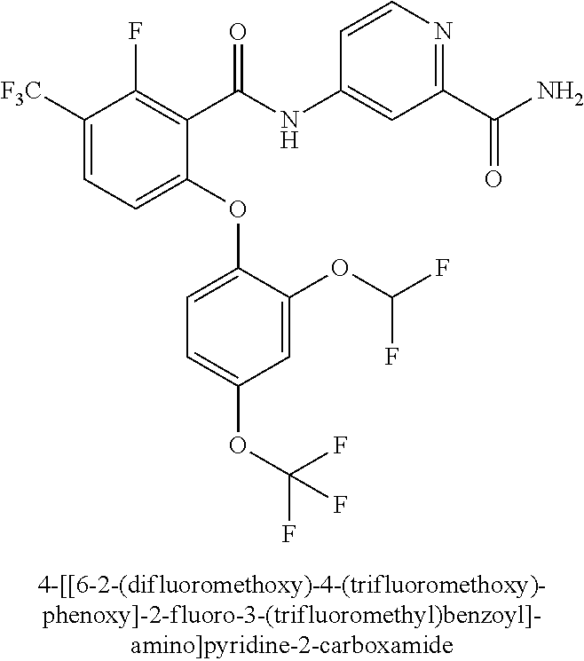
C1([F3C])=CC=C(OC2=CC=C(OC(F)(F)F)C=C2OC(F)F)C(C(NC2=CC(C(N)=O)=NC=C2)=O)=C1F
